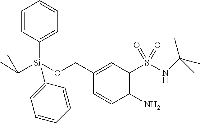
N(S(C1=C(N)C=CC(CO[Si](C2=CC=CC=C2)(C2=CC=CC=C2)C(C)(C)C)=C1)(=O)=O)C(C)(C)C
